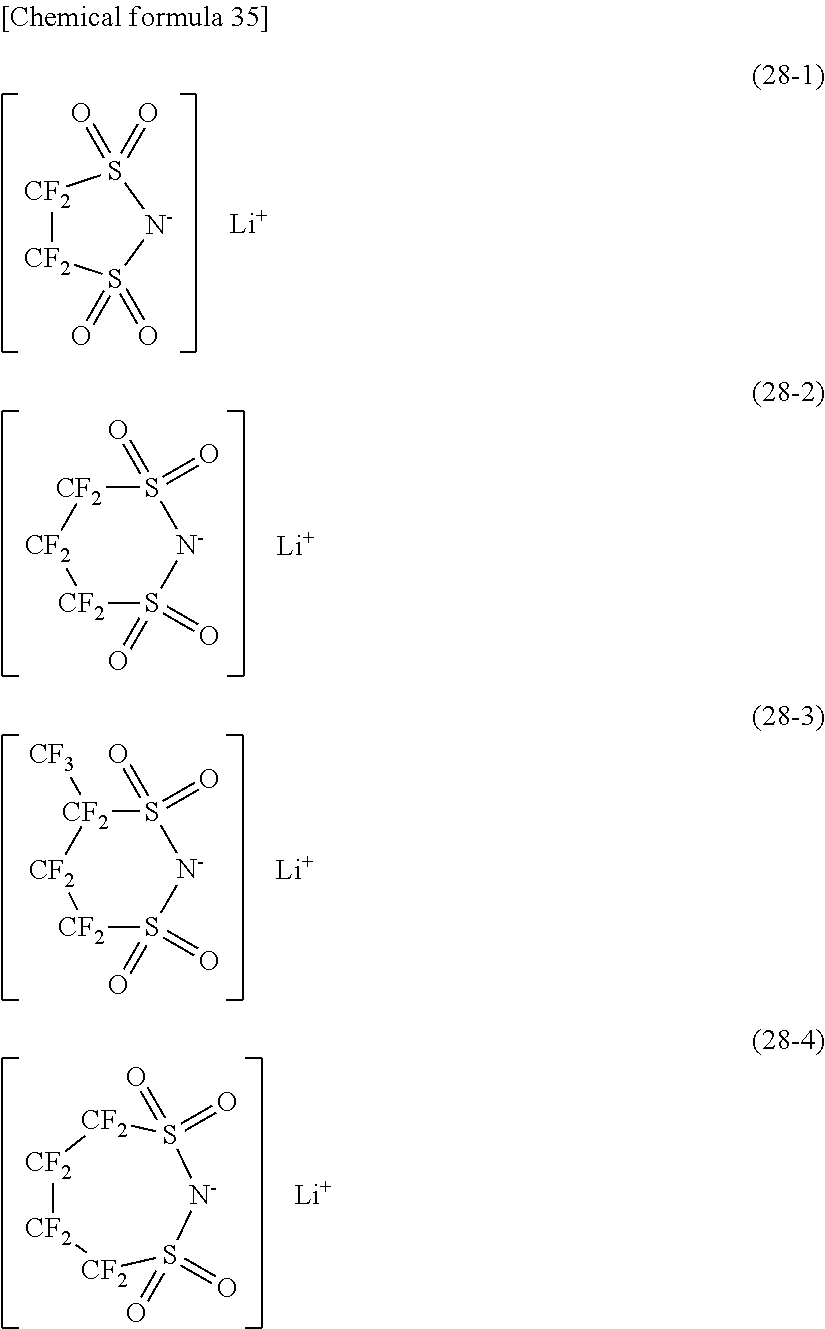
[CF2]1[CF2]S(=O)(=O)[N-]S1(=O)=O.[Li].[CF2]1S(=O)(=O)[N-]S(=O)(=O)[CF2][CF2]1.[Li].[CF2]1S(=O)(=O)[N-]S(=O)(=O)[CF2]([CF3])[CF2]1.[Li].[CF2]1[CF2][CF2]S(=O)(=O)[N-]S(=O)(=O)[CF2]1.[Li]
